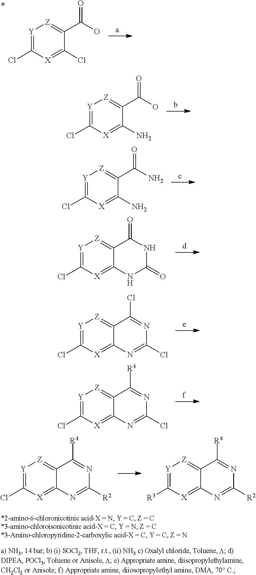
[Y]1=C(Cl)[X]=C(Cl)C(C(O)=O)=[Z]1.[Y]1=C(Cl)[X]=C(N)C(C(O)=O)=[Z]1.[Y]1=C(Cl)[X]=C(N)C(C(N)=O)=[Z]1.[Y]1=C(Cl)[X]=C2C(=[Z]1)C(=O)NC(=O)N2.[Y]1=C(Cl)[X]=C2C(=[Z]1)C(Cl)=NC(Cl)=N2.[Y]1=C(Cl)[X]=C2C(=[Z]1)C([R4])=NC(Cl)=N2.[Y]1=C(Cl)[X]=C2C(=[Z]1)C([R4])=NC([R2])=N2.[Y]1=C([R3])[X]=C2C(=[Z]1)C([R4])=NC([R2])=N2
